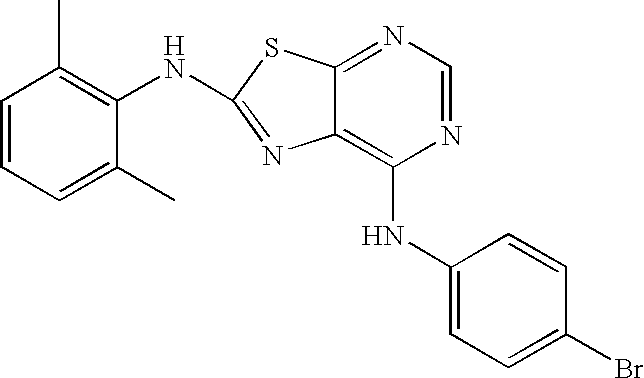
N1=CN=C2C(=C1NC1=CC=C(Br)C=C1)N=C(NC1=C(C)C=CC=C1C)S2
